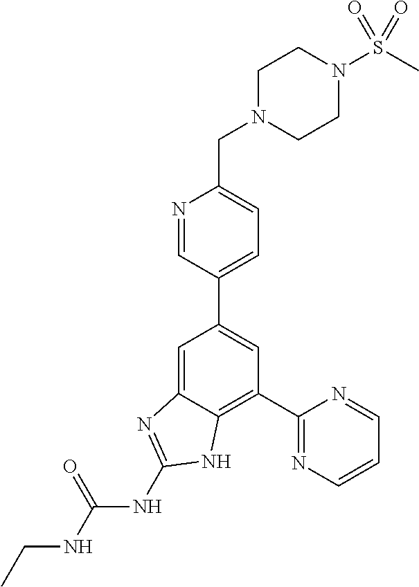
C1(C2=NC=CC=N2)=C2C(=CC(C3=CC=C(CN4CCN(S(C)(=O)=O)CC4)N=C3)=C1)N=C(NC(NCC)=O)N2
